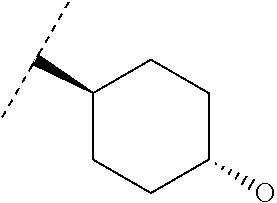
C1(C(C)C)CCC(O)CC1
